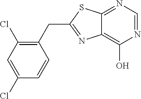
C12=C(O)N=CN=C1SC(CC1=C(Cl)C=C(Cl)C=C1)=N2
